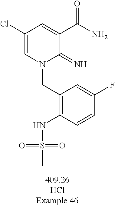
C(N1C(=N)C(C(N)=O)=CC(Cl)=C1)C1=C(NS(C)(=O)=O)C=CC(F)=C1
